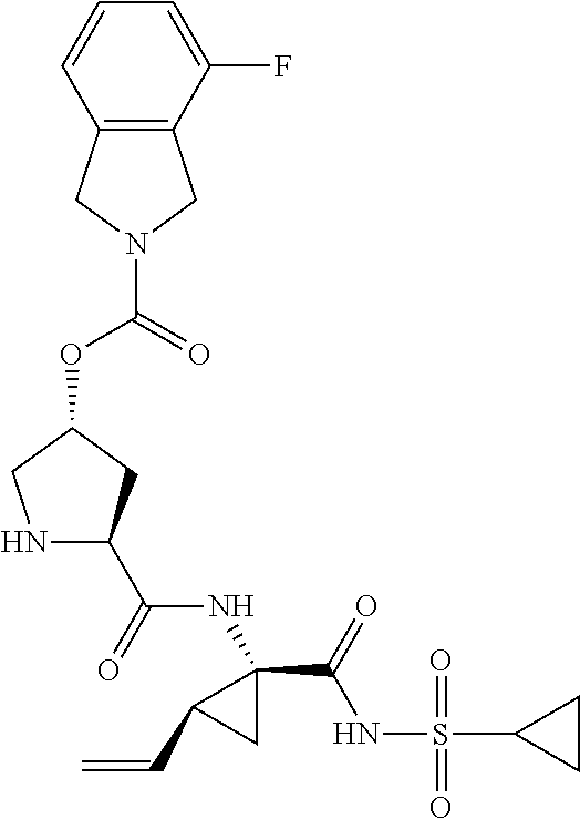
N1C(C(=O)NC2(C(=O)NS(=O)(=O)C3CC3)C(C=C)C2)CC(OC(=O)N2CC3=C(C2)C(F)=CC=C3)C1
